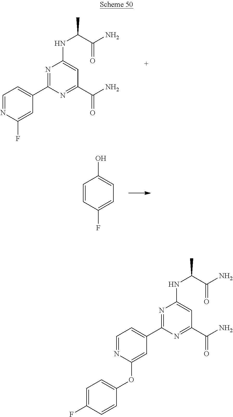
C1=NC(F)=CC(C2=NC(NC(C(=O)N)C)=CC(C(N)=O)=N2)=C1.C1=CC(F)=CC=C1O.C1=NC(OC2=CC=C(F)C=C2)=CC(C2=NC(NC(C(=O)N)C)=CC(C(N)=O)=N2)=C1
